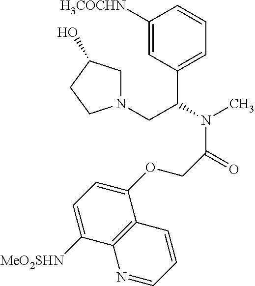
C1([H3COCHN])=CC(C(N(C)C(=O)COC2=CC=C([MeO2SHN])C3=C2C=CC=N3)CN2CC(O)CC2)=CC=C1
